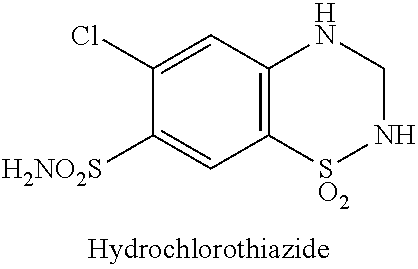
C1(Cl)=CC2=C(C=C1[H2NO2S])[SO2]NCN2
